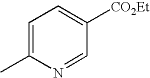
C1=C(C)N=CC([CO2Et])=C1
